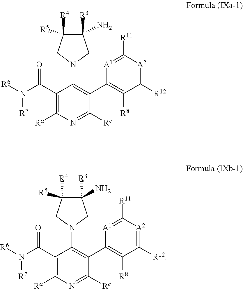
C1([R3])(N)C([R4])([R5])CN(C2=C(C3=C([R8])C([R12])=[A2]C([R11])=[A1]3)C([Rc])=NC([Ra])=C2C(N([R6])[R7])=O)C1.C1([R3])(N)C([R4])([R5])CN(C2=C(C3=C([R8])C([R12])=[A2]C([R11])=[A1]3)C([Rc])=NC([Ra])=C2C(N([R6])[R7])=O)C1
